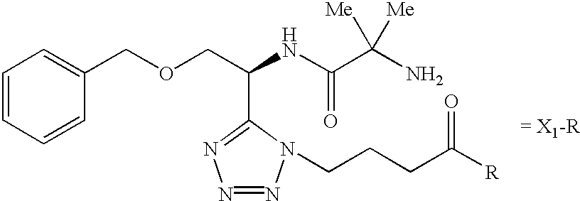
C1=CC=CC(COCC(NC(=O)C([Me])(N)[Me])C2=NN=NN2CCCC(=O)[R])=C1.[= X1-R]
